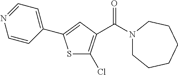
C1(C2=CC(C(N3CCCCCC3)=O)=C(Cl)S2)=CC=NC=C1
